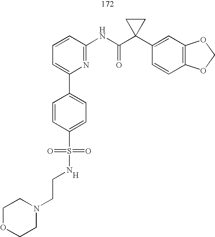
C1=C(C2=CC=C(S(=O)(=O)NCCN3CCOCC3)C=C2)N=C(NC(C2(C3=CC4=C(C=C3)OCO4)CC2)=O)C=C1.[H]
